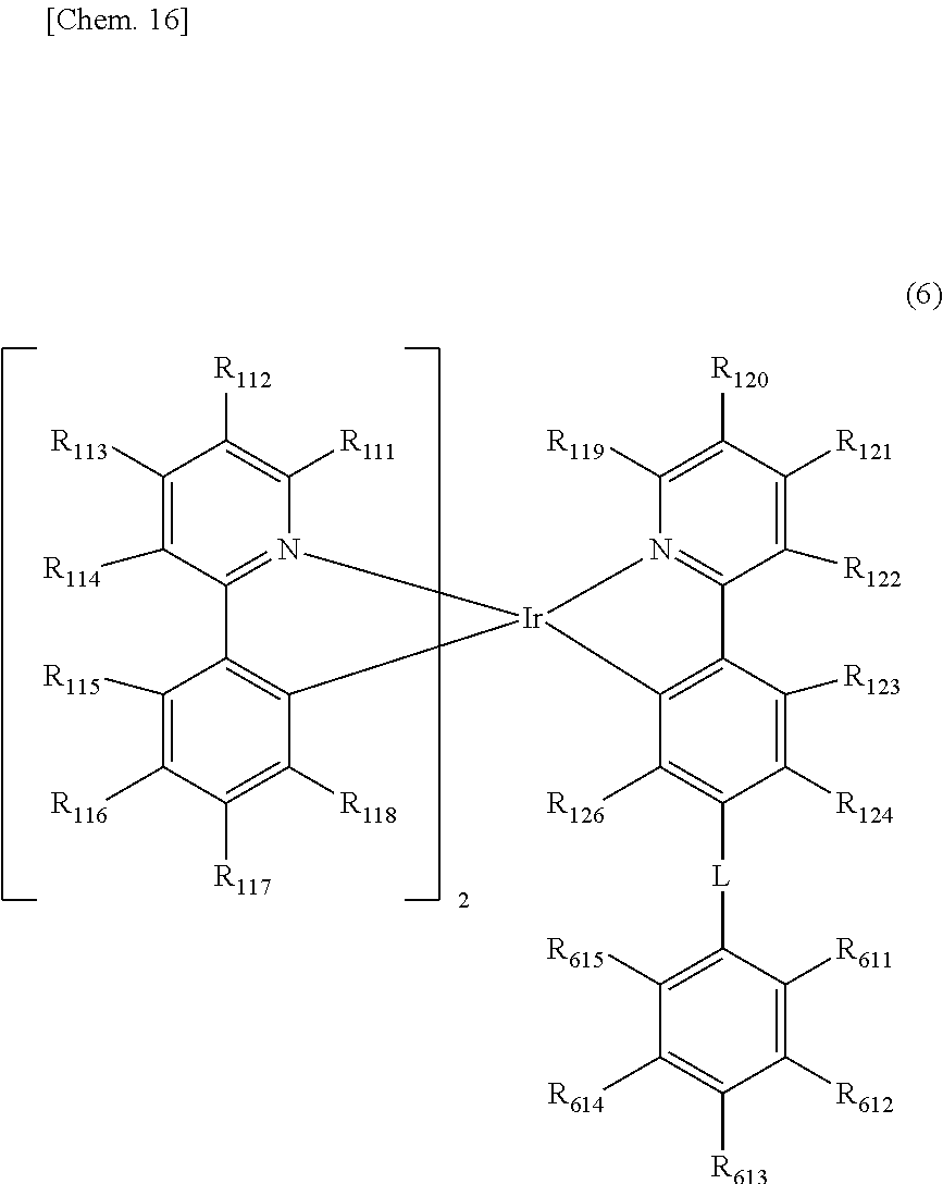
C1([R113])=C([R114])C2=N(C([R111])=C1[R112])[Ir]1(C3=C2C([R115])=C([R116])C([R117])=C3[R118])N2=C(C([R122])=C([R121])C([R120])=C2[R119])C2=C1C([R126])=C([L]C1=C([R615])C([R614])=C([R613])C([R612])=C1[R611])C([R124])=C2[R123]
